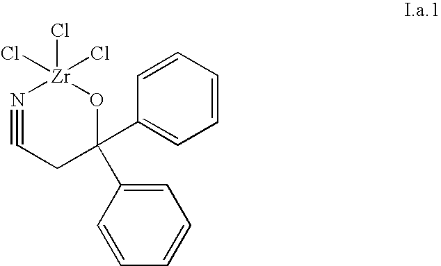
C1=C(C2(C3=CC=CC=C3)O[Zr](Cl)(Cl)(Cl)N#CC2)C=CC=C1
